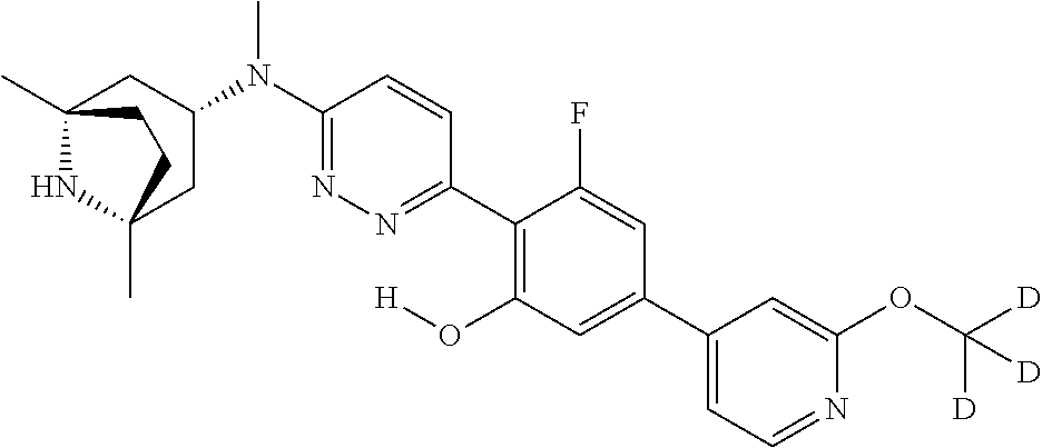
C12(C)NC(C)(CC(N(C3=NN=C(C4=C(O[H])C=C(C5=CC=NC(OC([D])([D])[D])=C5)C=C4F)C=C3)C)C1)CC2
